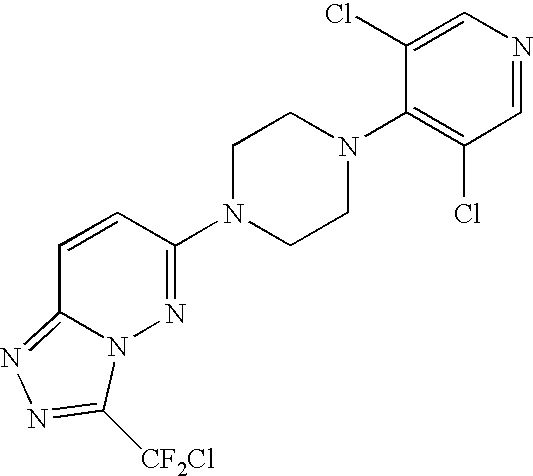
C1N(C2=NN3C(=NN=C3[CF2Cl])C=C2)CCN(C2=C(Cl)C=NC=C2Cl)C1
